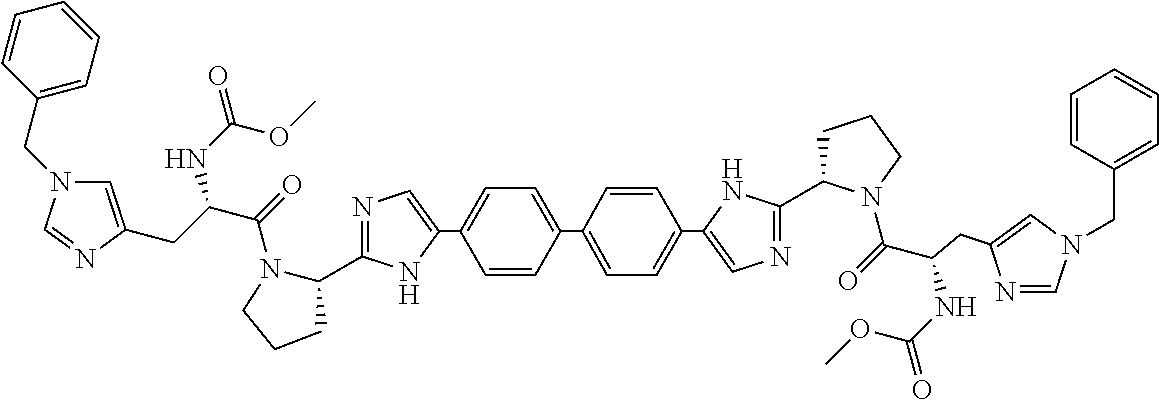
C1=C(C2=CC=C(C3=CN=C(C4CCCN4C(=O)C(NC(=O)OC)CC4=CN(CC5=CC=CC=C5)C=N4)N3)C=C2)C=CC(C2=CN=C(C3N(C(C(NC(OC)=O)CC4=CN(CC5=CC=CC=C5)C=N4)=O)CCC3)N2)=C1
